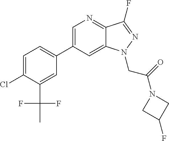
C1(C2=CC=C(Cl)C(C(F)(F)C)=C2)=CN=C2C(=C1)N(CC(=O)N1CC(F)C1)N=C2F
